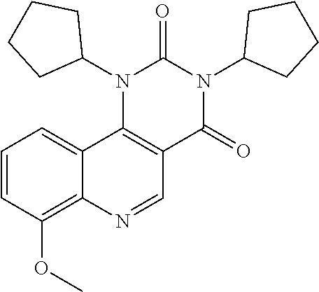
N1(C2CCCC2)C2=C(C(=O)N(C3CCCC3)C1=O)C=NC1=C(OC)C=CC=C21
